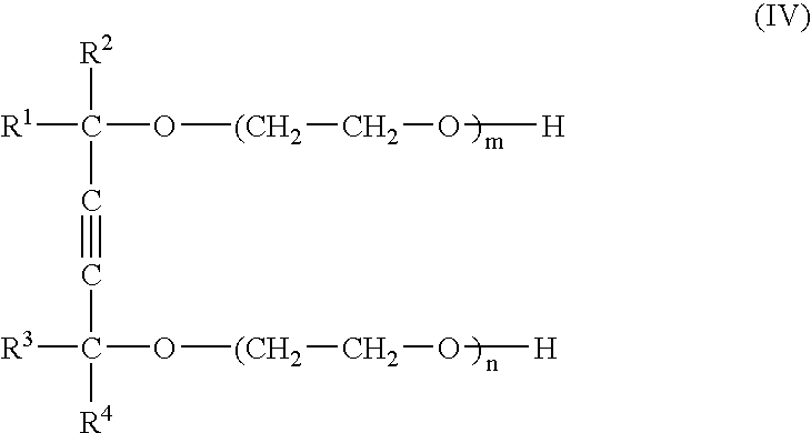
[R1]C([R2])(C#CC(O[(CH2]CO[H])([R3])[R4])O[(CH2]CO[H]
